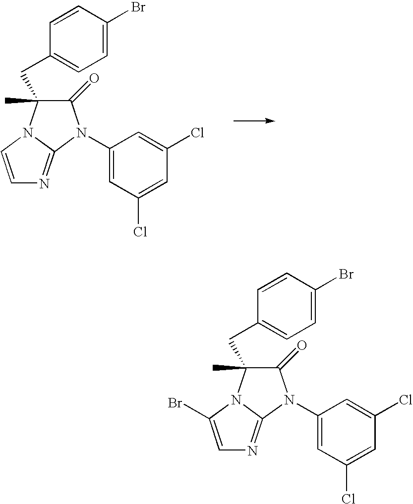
C1=CC(Br)=CC=C1CC1(C)C(=O)N(C2=CC(Cl)=CC(Cl)=C2)C2=NC=CN12.C1=CC(Br)=CC=C1CC1(C)C(=O)N(C2=CC(Cl)=CC(Cl)=C2)C2=NC=C(Br)N12
